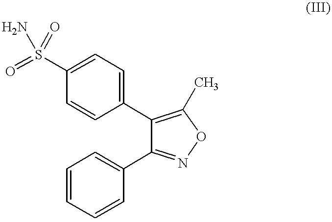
C1=C(S(=O)(=O)N)C=CC(C2=C(C)ON=C2C2=CC=CC=C2)=C1
